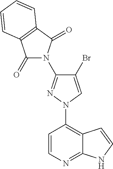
C1=CC(N2N=C(N3C(=O)C4=C(C3=O)C=CC=C4)C(Br)=C2)=C2C(=N1)NC=C2
